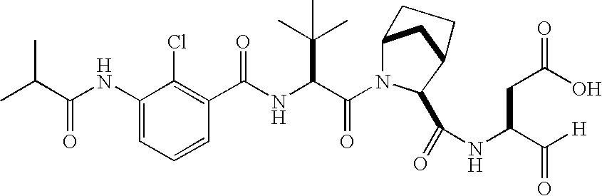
C1=CC=C(NC(C(C)C)=O)C(Cl)=C1C(NC(C(N1C2CC(C1C(=O)NC(CC(O)=O)C([H])=O)CC2)=O)C(C)(C)C)=O
